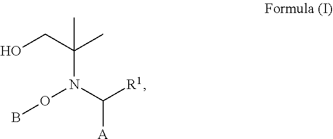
C(N(C([R1])[A])OB)(C)(CO)C
